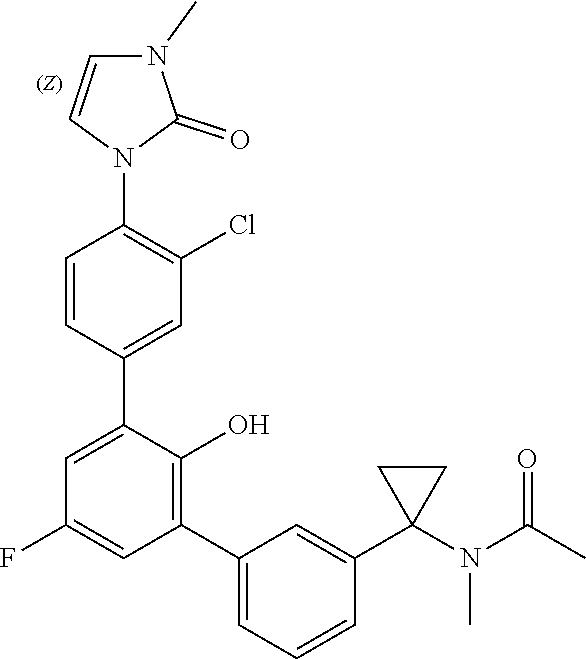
C1=CC(C2=CC(F)=CC(C3=CC=CC(C4(N(C(C)=O)C)CC4)=C3)=C2O)=CC(Cl)=C1N1C(=O)N(C)C=C1
